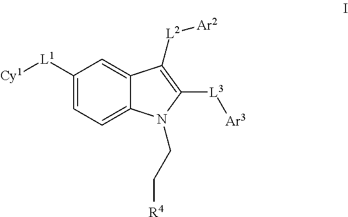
C1([L1][Cy1])=CC=C2C(=C1)C([L2][Ar2])=C([L3][Ar3])N2CC[R4]
